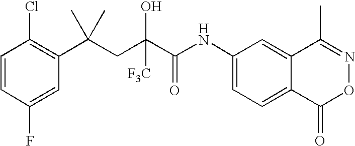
C1=CC(F)=CC(C(CC(C(NC2=CC=C3C(=C2)C(C)=NOC3=O)=O)([F3C])O)(C)C)=C1Cl
